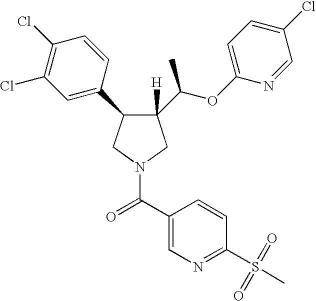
C1([H])(C(OC2=CC=C(Cl)C=N2)C)C(C2=CC(Cl)=C(Cl)C=C2)CN(C(C2=CN=C(S(C)(=O)=O)C=C2)=O)C1
